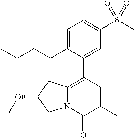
N12C(=C(C3=CC(S(C)(=O)=O)=CC=C3CCCC)C=C(C)C1=O)CC(OC)C2
